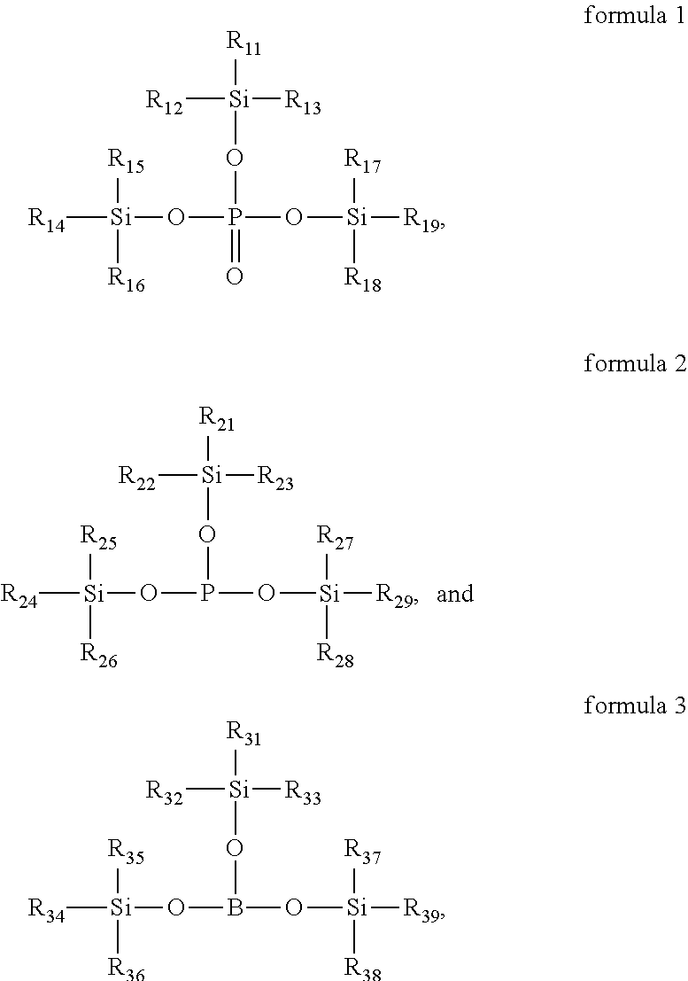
O(P(O[Si]([R29])([R27])[R28])O[Si]([R21])([R23])[R22])[Si]([R24])([R25])[R26].O(P(O[Si]([R19])([R17])[R18])(O[Si]([R11])([R13])[R12])=O)[Si]([R14])([R15])[R16].O(B(O[Si]([R39])([R37])[R38])O[Si]([R31])([R33])[R32])[Si]([R34])([R35])[R36]
